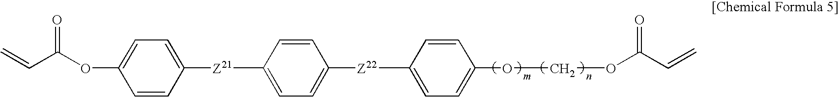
C=CC(OC1=CC=C([Z21]C2=CC=C([Z22]C3=CC=C(OCOC(C=C)=O)C=C3)C=C2)C=C1)=O
